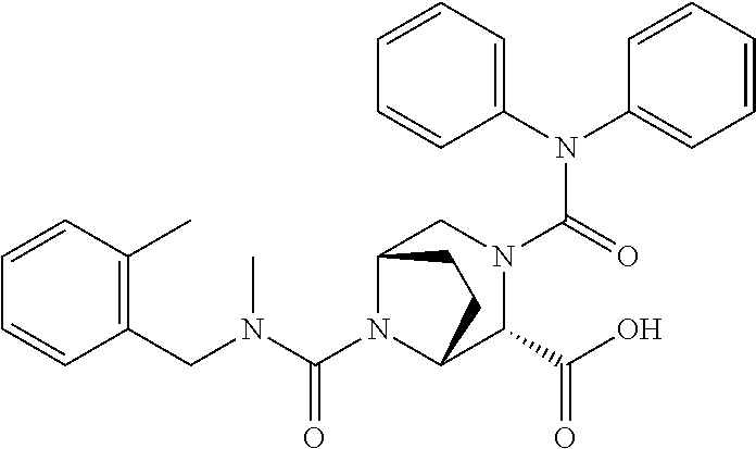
C1(N(C2=CC=CC=C2)C(=O)N2CC3N(C(N(C)CC4=C(C)C=CC=C4)=O)C(C2C(O)=O)CC3)=CC=CC=C1
